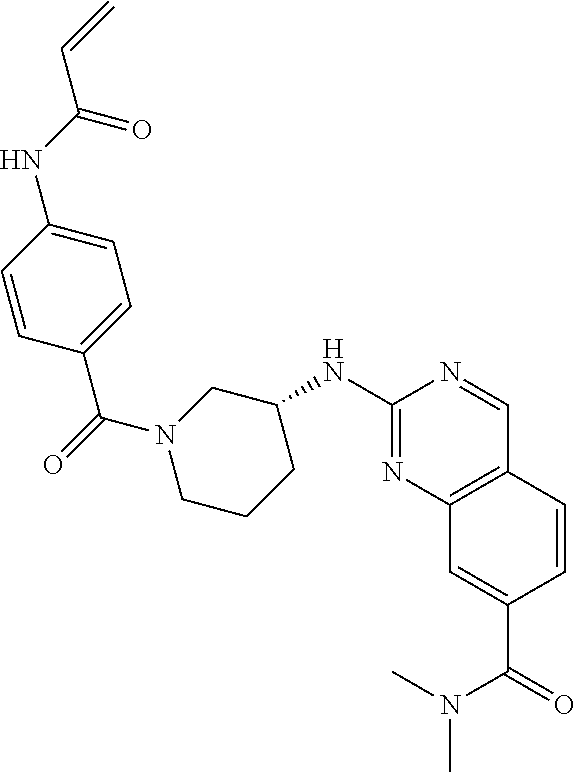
C1=CC(C(=O)N2CCCC(NC3=NC4=C(C=N3)C=CC(C(=O)N(C)C)=C4)C2)=CC=C1NC(C=C)=O
